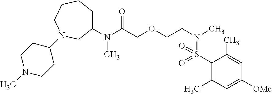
CN1CCC(N2CCCCC(N(C(COCCN(C)S(C3=C(C)C=C([OMe])C=C3C)(=O)=O)=O)C)C2)CC1
